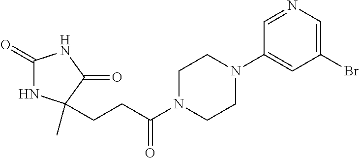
C1(=O)NC(C)(CCC(N2CCN(C3=CC(Br)=CN=C3)CC2)=O)C(=O)N1
